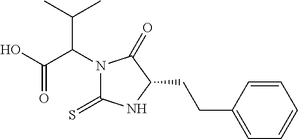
N1(C(C(O)=O)C(C)C)C(=S)NC(CCC2=CC=CC=C2)C1=O
